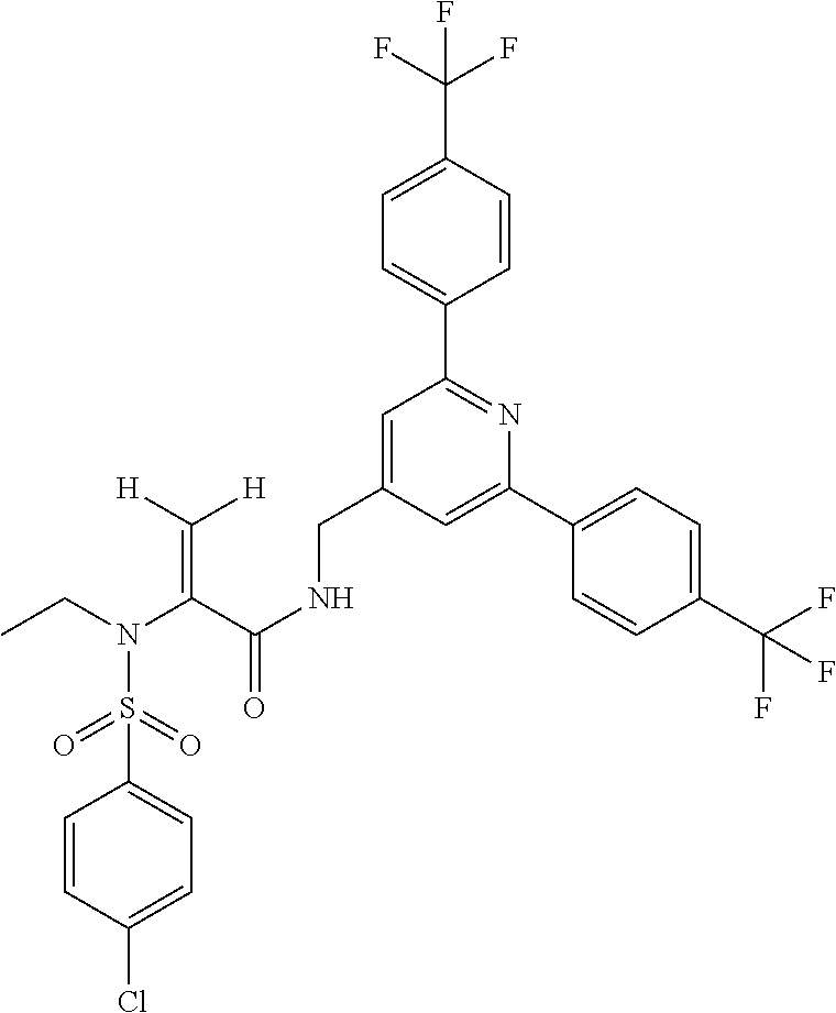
C1(S(N(CC)C(C(NCC2=CC(C3=CC=C(C(F)(F)F)C=C3)=NC(C3=CC=C(C(F)(F)F)C=C3)=C2)=O)=C([H])[H])(=O)=O)=CC=C(Cl)C=C1
